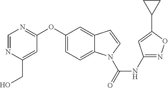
C1(NC(N2C3=CC=C(OC4=NC=NC(CO)=C4)C=C3C=C2)=O)=NOC(C2CC2)=C1
